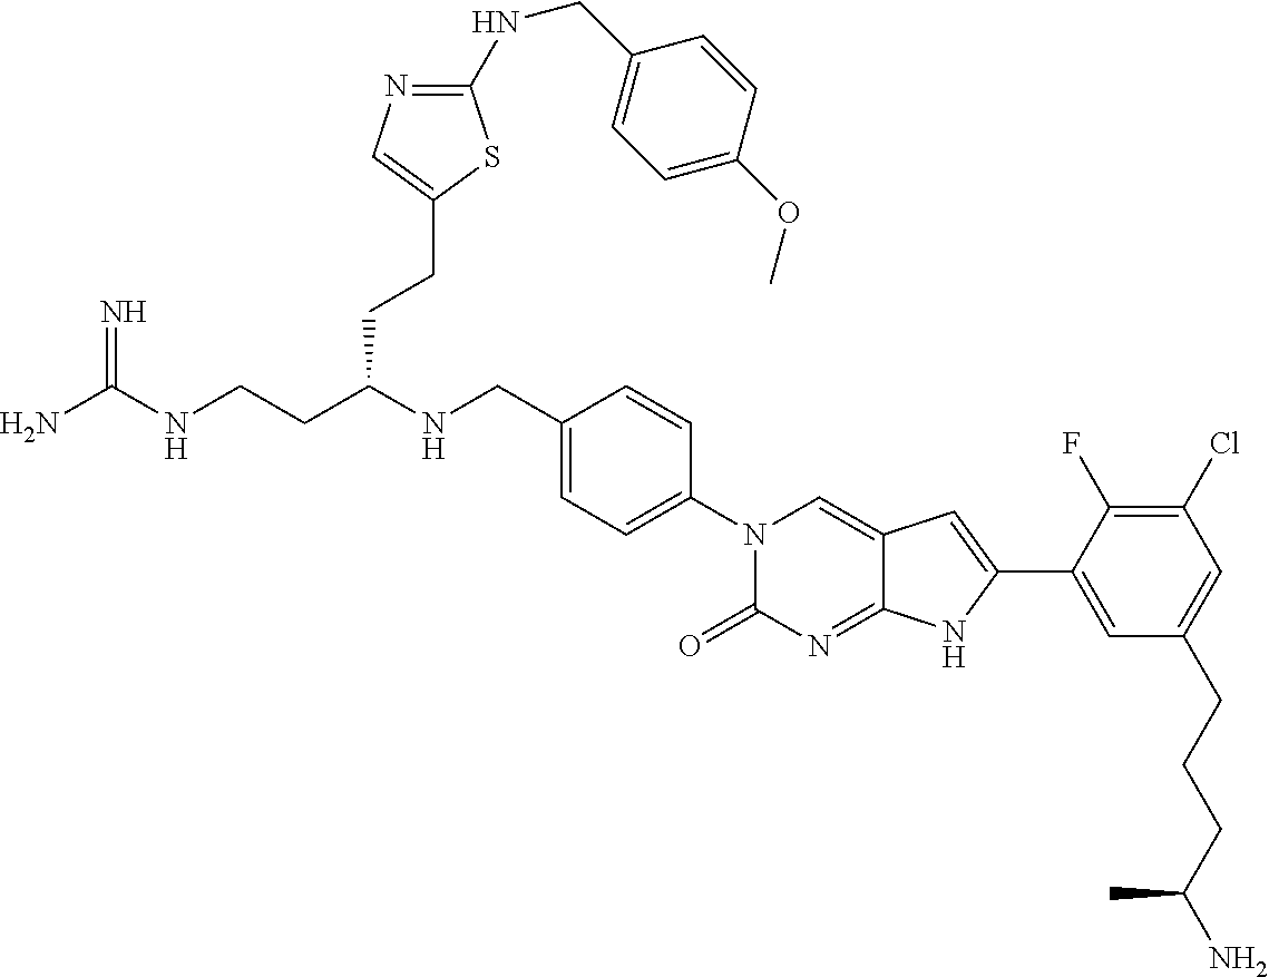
NC(NCCC(NCC1=CC=C(N2C(=O)N=C3C(=C2)C=C(C2=CC(CCCC(N)C)=CC(Cl)=C2F)N3)C=C1)CCC1=CN=C(NCC2=CC=C(OC)C=C2)S1)=N
